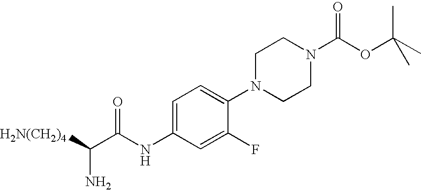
C1=C(NC(C([H2N(CH2)4])N)=O)C=C(F)C(N2CCN(C(OC(C)(C)C)=O)CC2)=C1
